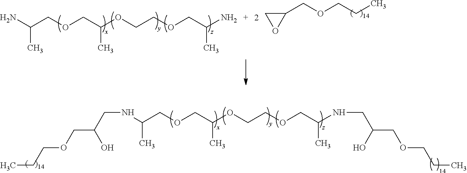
NC(C)COCC(C)OCCOCC(N)C.C1(COCCC)CO1.N(C(C)COCC(C)OCCOCC(NCC(O)COCCC)C)CC(O)COCCC
